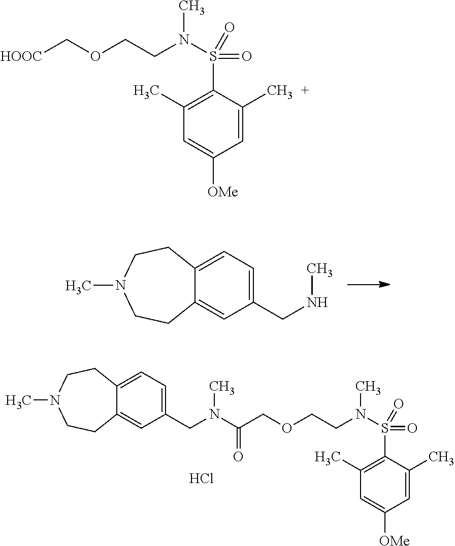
C1=C(C)C(S(=O)(N(CCOCC(N(CC2=CC=C3C(=C2)CCN(C)CC3)C)=O)C)=O)=C(C)C=C1[OMe].Cl.C1(CNC)=CC=C2C(=C1)CCN(C)CC2.C1=C(C)C(S(=O)(N(CCOC[HOOC])C)=O)=C(C)C=C1[OMe]
